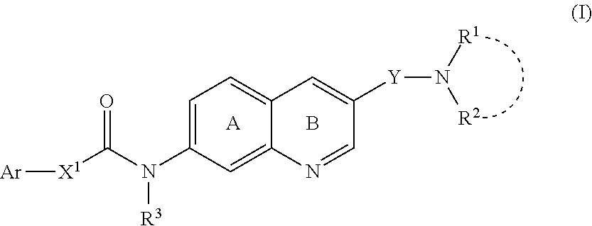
C1=C(N(C([X1][Ar])=O)[R3])C=C2C(=C1)C=C([Y]N([R1])[R2])C=N2.B.[A]
